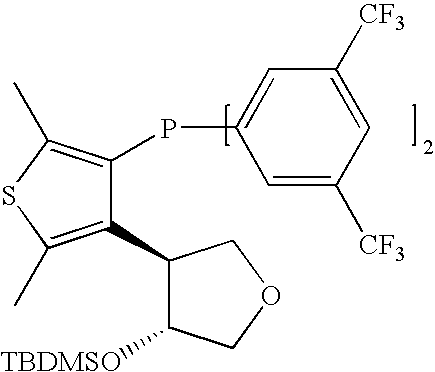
C1(C2=C(C)SC(C)=C2PC2=CC([CF3])=CC([CF3])=C2)C([TBDMSO])COC1
